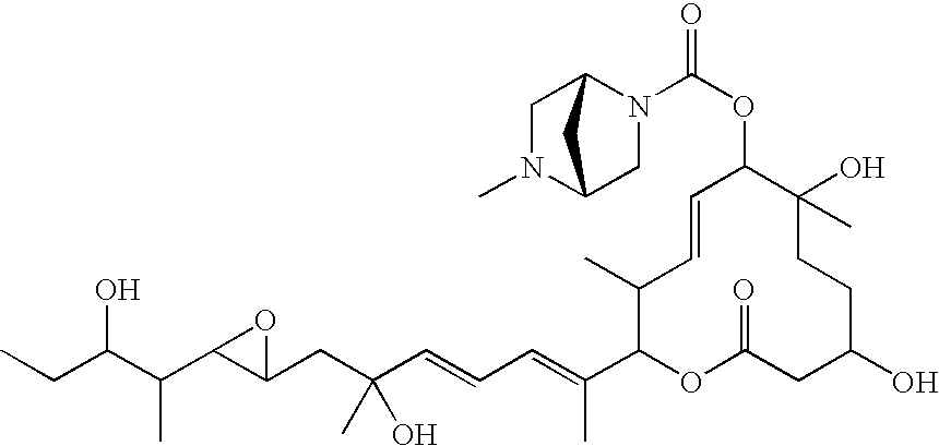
CCC(C(C1C(CC(C=CC=C(C2OC(=O)CC(O)CCC(O)(C)C(OC(N3C4CN(C)C(C3)C4)=O)C=CC2C)C)(O)C)O1)C)O
